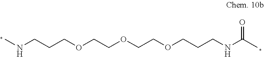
C(CNC)COCCOCCOCCCNC(C)=O
